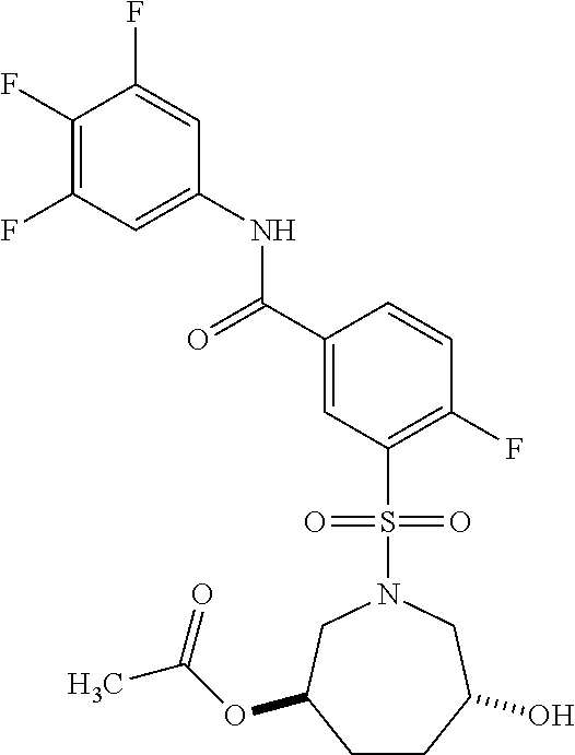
C1(F)=C(F)C=C(NC(=O)C2=CC(S(N3CC(OC(C)=O)CCC(O)C3)(=O)=O)=C(F)C=C2)C=C1F
